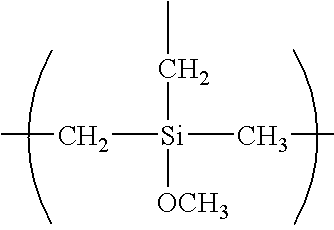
C([Si](CC)(CC)[OCH3])C
